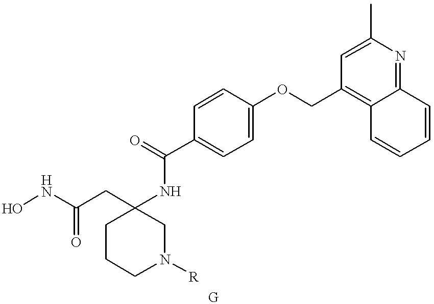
ONC(CC1(NC(C2=CC=C(OCC3=C4C(=NC(C)=C3)C=CC=C4)C=C2)=O)CCCN([R])C1)=O
